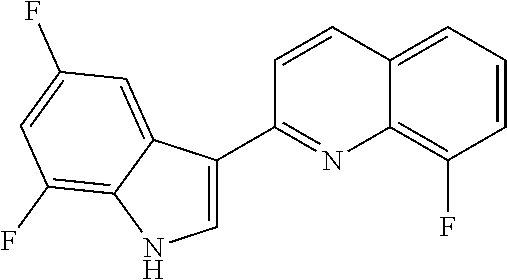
C1=C(C2=NC3=C(F)C=CC=C3C=C2)C2=CC(F)=CC(F)=C2N1
